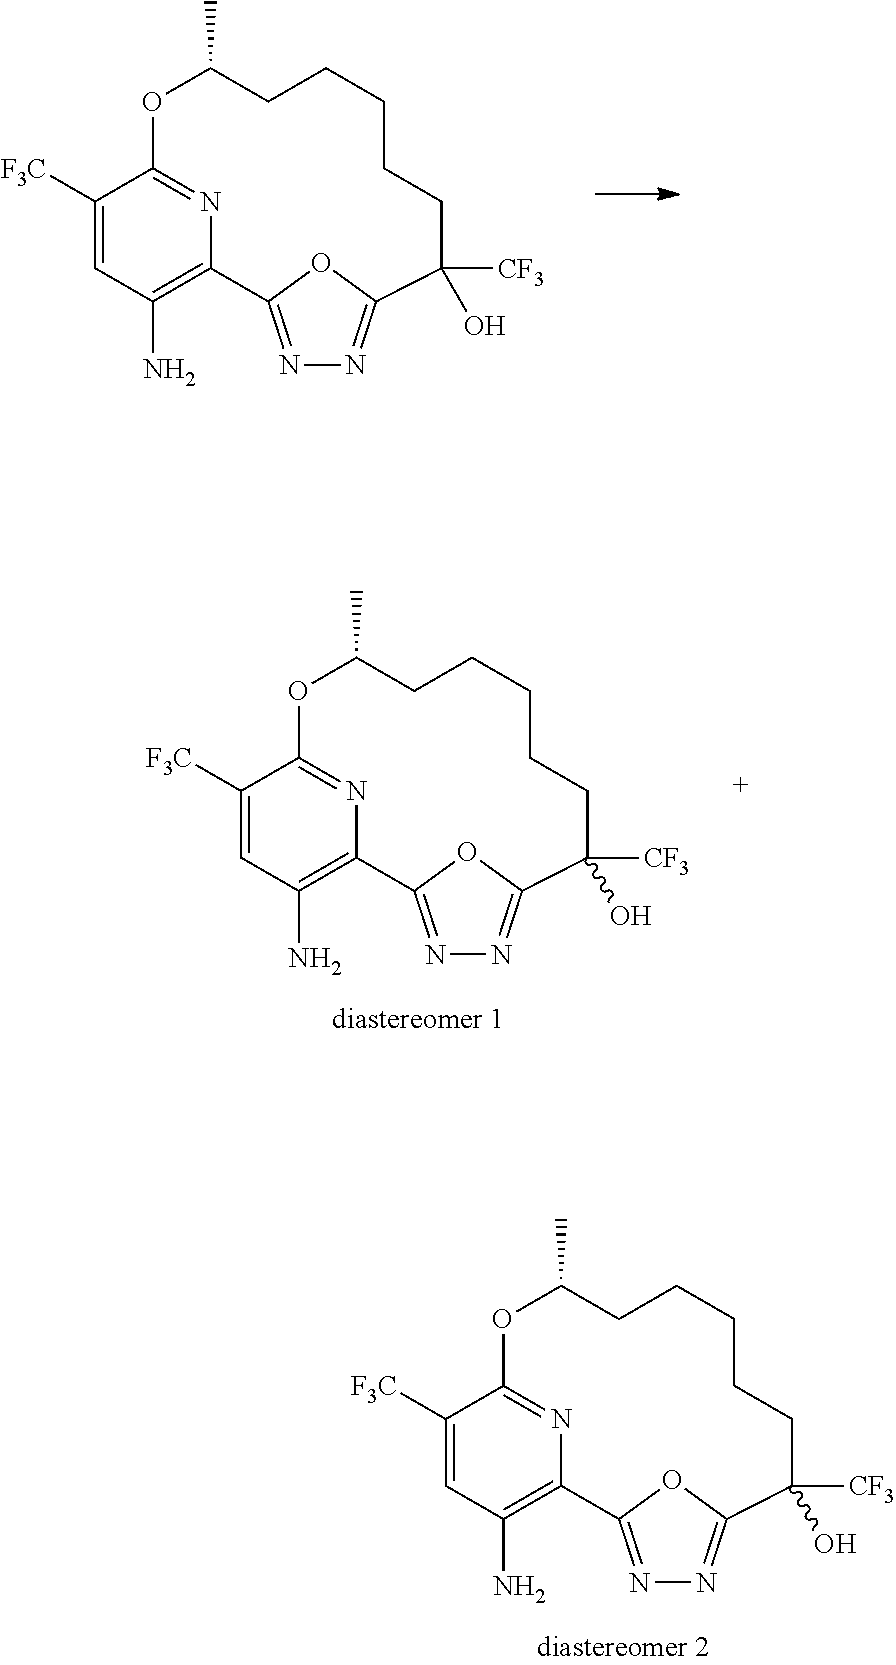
N1=C2OC(=N1)C(O)([CF3])CCCCCC(C)OC1=NC2=C(N)C=C1[F3C].N1=C2OC(=N1)C(O)([CF3])CCCCCC(C)OC1=NC2=C(N)C=C1[F3C].N1=C2OC(=N1)C(O)([CF3])CCCCCC(C)OC1=NC2=C(N)C=C1[F3C]
